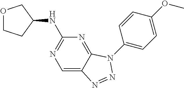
C1=C2C(=NC(NC3COCC3)=N1)N(C1=CC=C(OC)C=C1)N=N2
